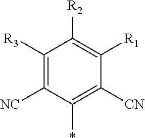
C1([R3])=C([NC])C(*)=C([CN])C([R1])=C1[R2]
